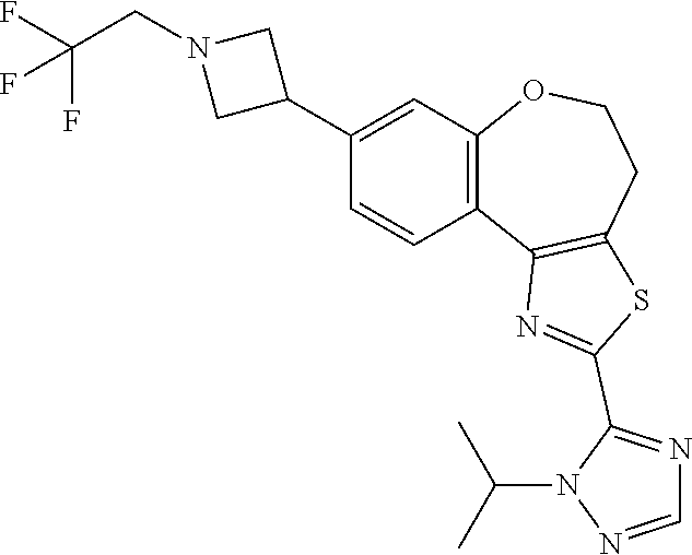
C1=CC2=C(C=C1C1CN(CC(F)(F)F)C1)OCCC1=C2N=C(C2=NC=NN2C(C)C)S1
